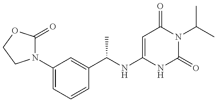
C1(N2C(=O)OCC2)=CC=CC(C(NC2=CC(=O)N(C(C)C)C(=O)N2)C)=C1
